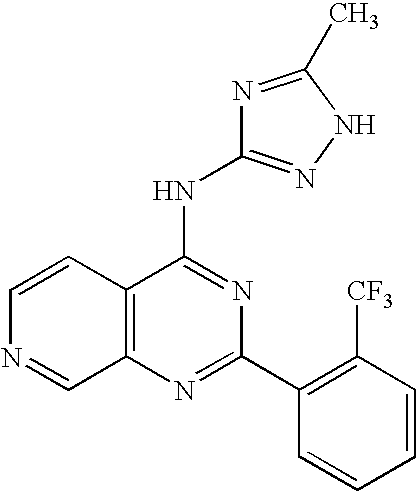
C12=C(N=C(C3=C([CF3])C=CC=C3)N=C1NC1=NNC(C)=N1)C=NC=C2
